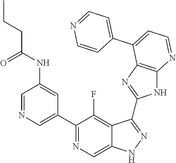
C1=NC=C(C2=NC=C3C(=C2F)C(C2=NC4=C(N2)N=CC=C4C2=CC=NC=C2)=NN3)C=C1NC(CCC)=O
